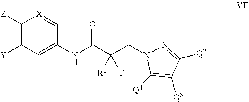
C1([Z])=C([Y])C=C(NC(C(CN2N=C([Q2])C([Q3])=C2[Q4])([R1])[T])=O)C=[X]1
